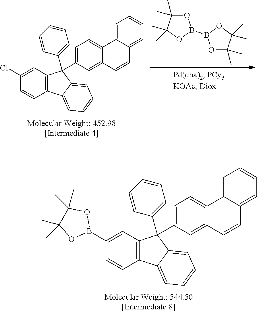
O1C(C)(C)C(C)(C)OB1B1OC(C)(C)C(C)(C)O1.C1(Cl)=CC2=C(C=C1)C1=CC=CC=C1C2(C1=CC=CC=C1)C1=CC=C2C(=C1)C=CC1=CC=CC=C21.C1(B2OC(C)(C)C(C)(C)O2)=CC2=C(C=C1)C1=CC=CC=C1C2(C1=CC=CC=C1)C1=CC=C2C(=C1)C=CC1=CC=CC=C21
